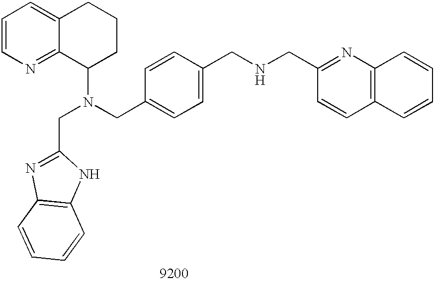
C1=CN=C2C(=C1)CCCC2N(CC1=CC=C(CNCC2=NC3=C(C=C2)C=CC=C3)C=C1)CC1=NC2=C(N1)C=CC=C2
